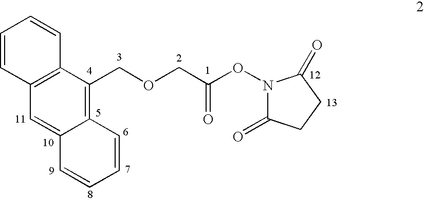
C12=C(COCC(ON3C(=O)CCC3=O)=O)C3=C(C=C1C=CC=C2)C=CC=C3
